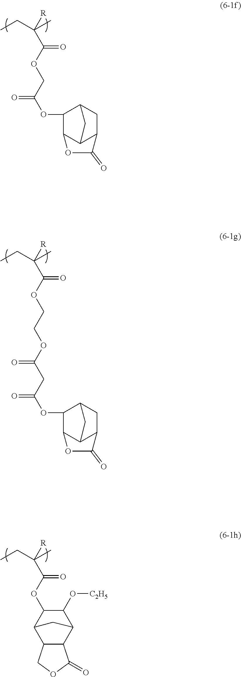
O(C(C([R])(CC)C)=O)CC(OC1C2C3C(CC1C3)C(=O)O2)=O.O(C(C([R])(CC)C)=O)CCOC(CC(=O)OC1C2C3C(CC1C3)C(=O)O2)=O.O(C(C([R])(CC)C)=O)C1C2C3C(C(C1O[C2H5])C2)C(=O)OC3
